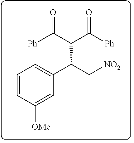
C1=CC([OMe])=CC(C(C[NO2])C(C([Ph])=O)C([Ph])=O)=C1
